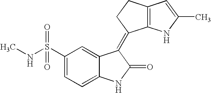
C12=C(NC(C)=C1)C(=C1C3=CC(S(NC)(=O)=O)=CC=C3NC1=O)CC2
